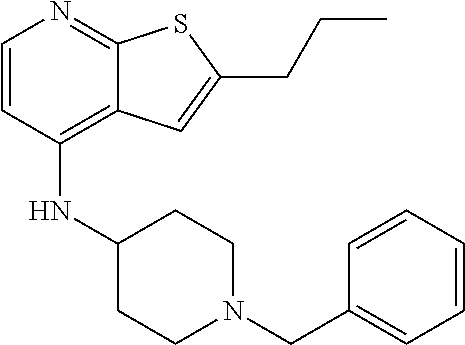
C1C(NC2=C3C(=NC=C2)SC(CCC)=C3)CCN(CC2=CC=CC=C2)C1
